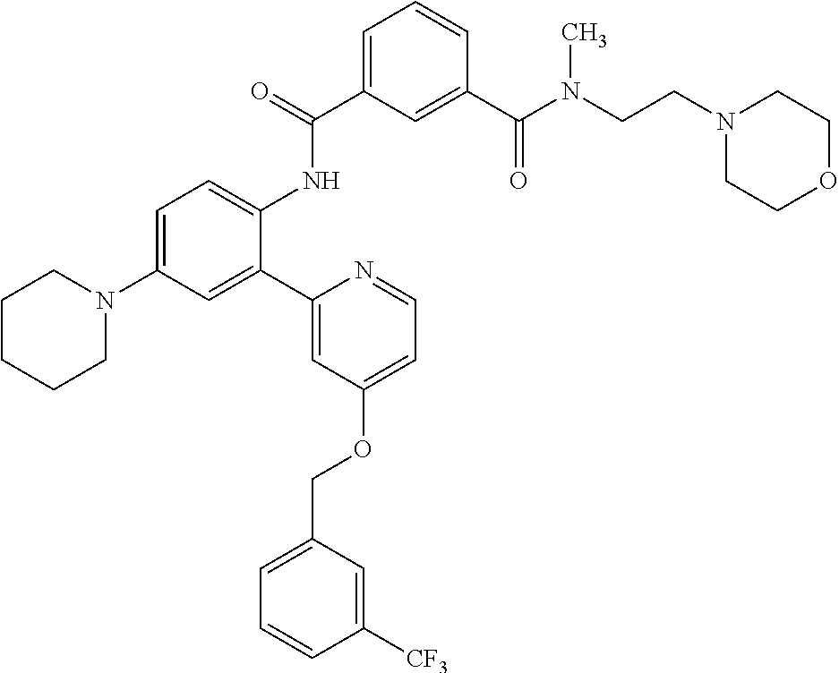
C1=C(C(=O)NC2=CC=C(N3CCCCC3)C=C2C2=CC(OCC3=CC=CC([CF3])=C3)=CC=N2)C=C(C(N(CCN2CCOCC2)C)=O)C=C1
